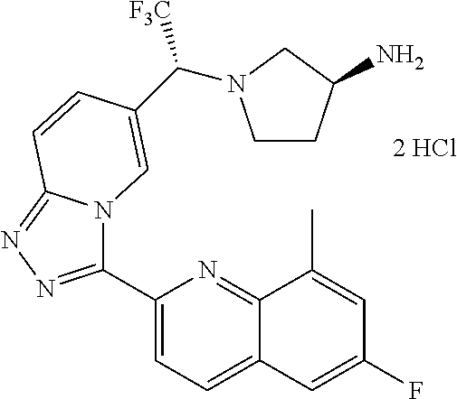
C1(C2=NN=C3N2C=C(C([F3C])N2CCC(N)C2)C=C3)=CC=C2C(=N1)C(C)=CC(F)=C2
